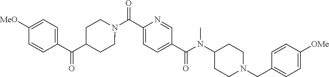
N(C(C1=CC=C(C(=O)N2CCC(C(C3=CC=C([OMe])C=C3)=O)CC2)N=C1)=O)(C1CCN(CC2=CC=C([OMe])C=C2)CC1)C
